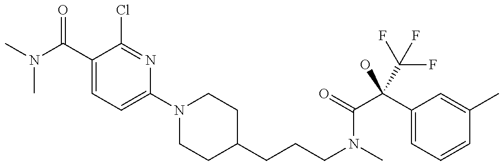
CN(C(C1=CC=C(N2CCC(CCCN(C)C(=O)C(C3=CC=CC(C)=C3)(O)C(F)(F)F)CC2)N=C1Cl)=O)C
